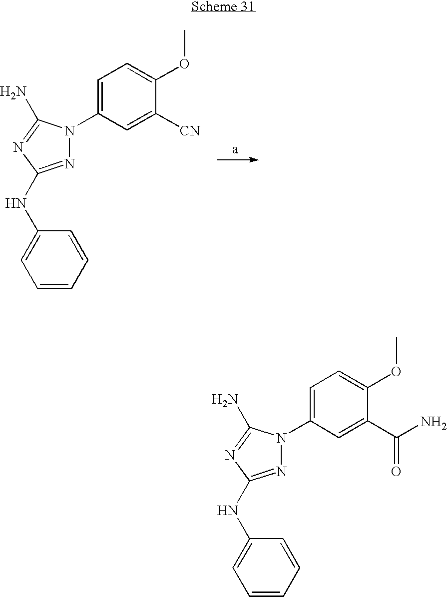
C1=C(N2N=C(NC3=CC=CC=C3)N=C2N)C=C([CN])C(OC)=C1.C1=C(N2N=C(NC3=CC=CC=C3)N=C2N)C=C(C(N)=O)C(OC)=C1
